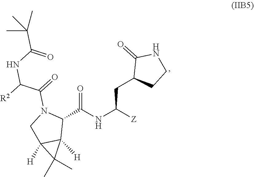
C1(C(NC([Z])CC2CCNC2=O)=O)N(C(=O)C([R2])NC(=O)C(C)(C)C)CC2([H])C1([H])C2(C)C
